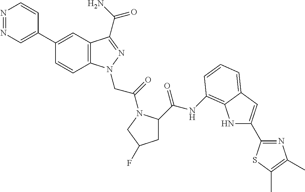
N1=NC=C(C2=CC3=C(C=C2)N(CC(=O)N2C(C(=O)NC4=C5NC(C6=NC(C)=C(C)S6)=CC5=CC=C4)CC(F)C2)N=C3C(N)=O)C=C1
